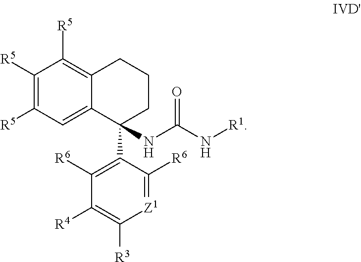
C1([R5])=C([R5])C=C2C(=C1[R5])CCCC2(C1=C([R6])C([R4])=C([R3])[Z1]=C1[R6])NC(=O)N[R1]
